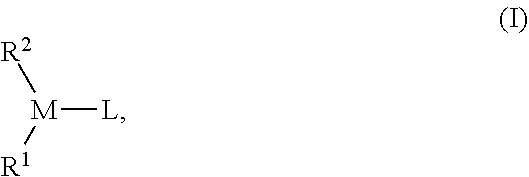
[M]([L])([R1])[R2]
